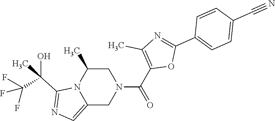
C1(C(=O)N2CC(C)N3C(=CN=C3C(C(F)(F)F)(O)C)C2)=C(C)N=C(C2=CC=C(C#N)C=C2)O1
